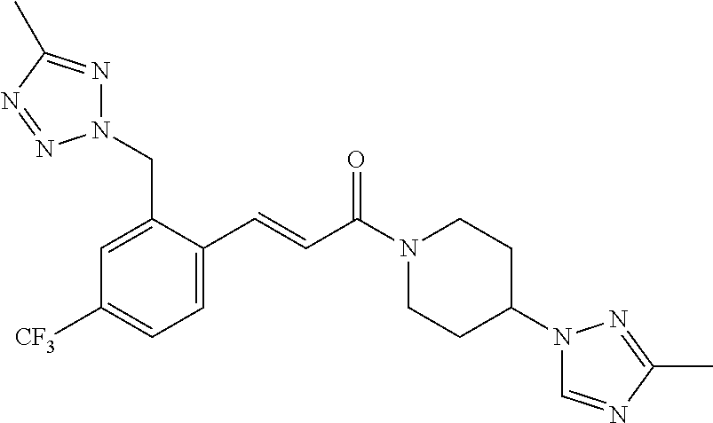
N1(CC2=CC([CF3])=CC=C2C=CC(N2CCC(N3C=NC(C)=N3)CC2)=O)N=C(C)N=N1
